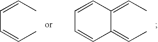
CC=CC=CC.CC=C1C(=CC)C=CC=C1
